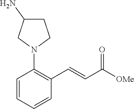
C1=CC=CC(C=CC([OMe])=O)=C1N1CCC(N)C1
